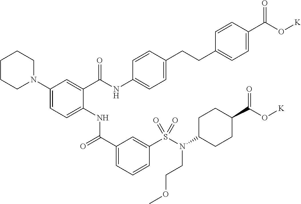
C1(N2CCCCC2)=CC=C(NC(C2=CC=CC(S(N(C3CCC(C(O[K])=O)CC3)CCOC)(=O)=O)=C2)=O)C(C(NC2=CC=C(CCC3=CC=C(C(O[K])=O)C=C3)C=C2)=O)=C1
